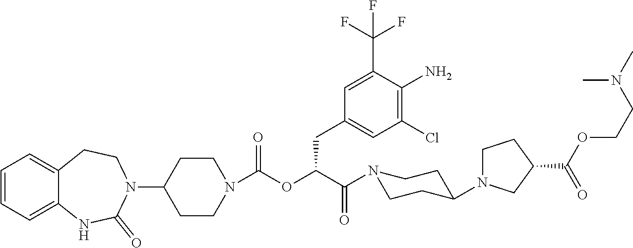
C1=CC=C2C(=C1)CCN(C1CCN(C(OC(C(N3CCC(N4CCC(C(OCCN(C)C)=O)C4)CC3)=O)CC3=CC(Cl)=C(N)C(C(F)(F)F)=C3)=O)CC1)C(=O)N2
